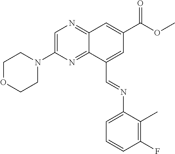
N(=CC1=CC(C(OC)=O)=CC2=NC=C(N3CCOCC3)N=C12)C1=CC=CC(F)=C1C
